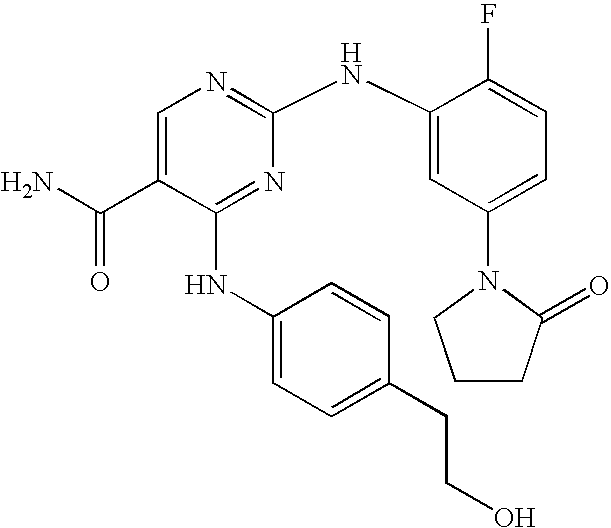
C1=C(C(N)=O)C(NC2=CC=C(CCO)C=C2)=NC(NC2=CC(N3CCCC3=O)=CC=C2F)=N1
